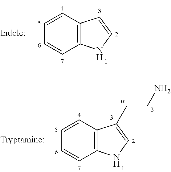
C12=C(C=CC=C1)C=CN2.C12=C(C=CC=C1)C(CCN)=CN2
